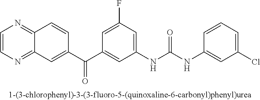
C1=C(Cl)C=C(NC(NC2=CC(F)=CC(C(C3=CC4=NC=CN=C4C=C3)=O)=C2)=O)C=C1
